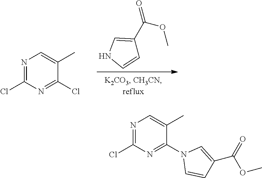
C1(C(OC)=O)=CNC=C1.N1=C(Cl)N=C(Cl)C(C)=C1.N1=C(Cl)N=C(N2C=CC(C(OC)=O)=C2)C(C)=C1
